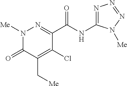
C1(C(NC2=NN=NN2[Me])=O)=NN([Me])C(=O)C(C[Me])=C1Cl
